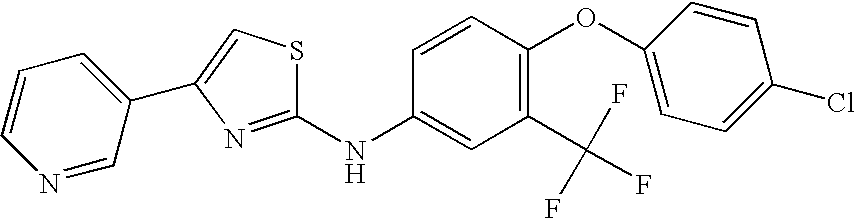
C1=CC=C(C2=CSC(NC3=CC(C(F)(F)F)=C(OC4=CC=C(Cl)C=C4)C=C3)=N2)C=N1
